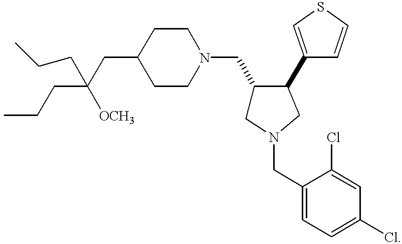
C1(CC([OCH3])(CCC)CCC)CCN(CC2CN(CC3=CC=C(Cl)C=C3Cl)CC2C2=CSC=C2)CC1
